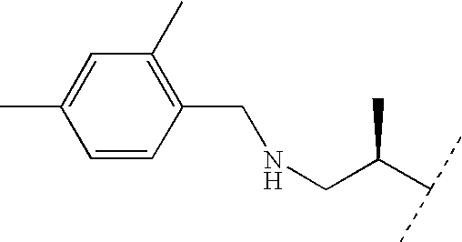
C1=CC(CNCC(C(C)C)C)=C(C)C=C1C
